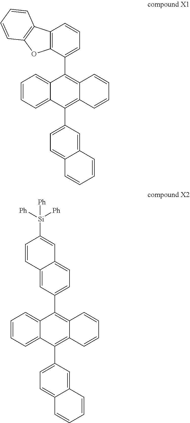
C12=CC=CC=C1C(C1=CC=C3C(=C1)C=CC=C3)=C1C(=C2C2=CC=CC3=C2OC2=C3C=CC=C2)C=CC=C1.C12=CC=CC=C1C(C1=CC=C3C(=C1)C=CC=C3)=C1C(=C2C2=CC=C3C(=C2)C=CC([Si]([Ph])([Ph])[Ph])=C3)C=CC=C1
